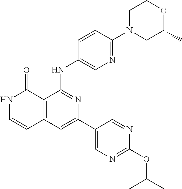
N1C=CC2=C(C1=O)C(NC1=CN=C(N3CC(C)OCC3)C=C1)=NC(C1=CN=C(OC(C)C)N=C1)=C2
